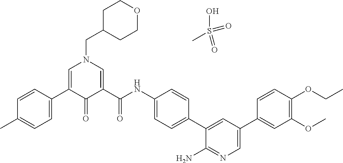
C1=CC(C2=CN(CC3CCOCC3)C=C(C(=O)NC3=CC=C(C4=CC(C5=CC(OC)=C(OCC)C=C5)=CN=C4N)C=C3)C2=O)=CC=C1C.OS(=O)(=O)C
